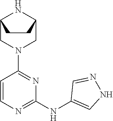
C12CN(C3=NC(NC4=CNN=C4)=NC=C3)CC(N1)CC2
